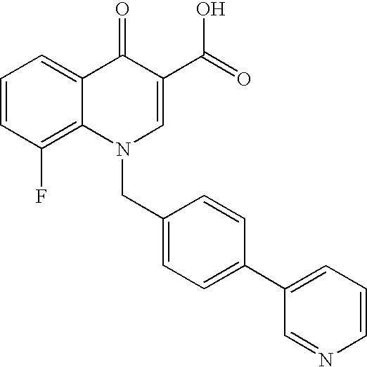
C12=C(F)C=CC=C1C(=O)C(C(=O)O)=CN2CC1=CC=C(C2=CC=CN=C2)C=C1
